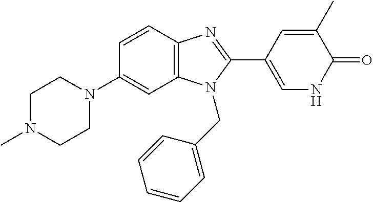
C1(N2CCN(C)CC2)=CC2=C(C=C1)N=C(C1=CNC(=O)C(C)=C1)N2CC1=CC=CC=C1
